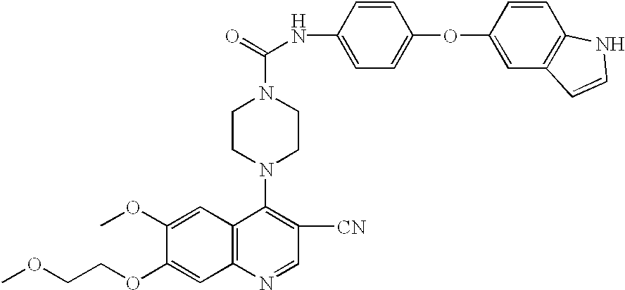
C1(OC)=CC2=C(C=C1OCCOC)N=CC([CN])=C2N1CCN(C(=O)NC2=CC=C(OC3=CC4=C(C=C3)NC=C4)C=C2)CC1
